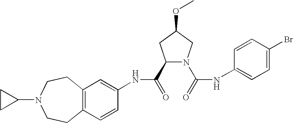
C12=C(C=CC(NC(=O)C3N(C(=O)NC4=CC=C(Br)C=C4)CC(OC)C3)=C1)CCN(C1CC1)CC2
